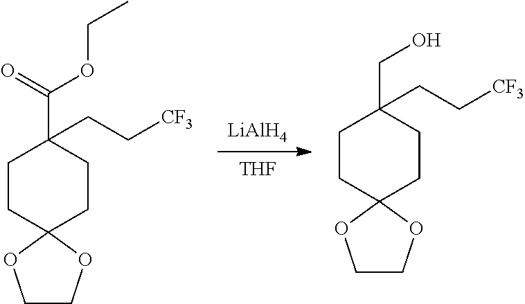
[LiAlH4].[THF].C1CC2(CCC1(CO)CC[CF3])OCCO2.C1CC2(CCC1(C(=O)OCC)CC[CF3])OCCO2
